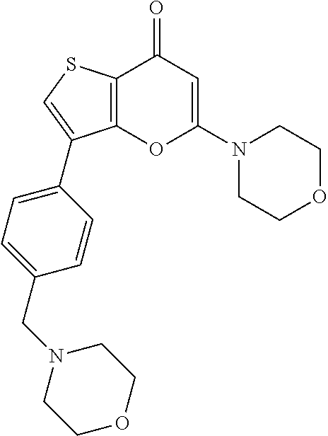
C12=C(C(=O)C=C(N3CCOCC3)O1)SC=C2C1=CC=C(CN2CCOCC2)C=C1
